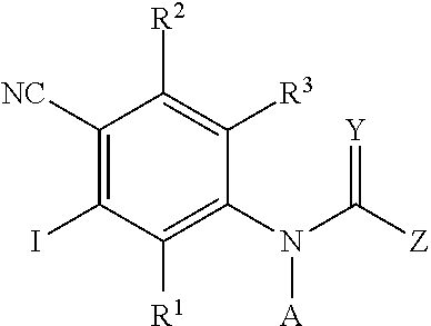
C1([NC])=C(I)C([R1])=C(N(C([Z])=[Y])[A])C([R3])=C1[R2]
